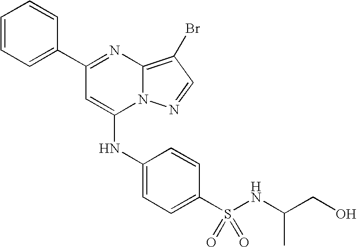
C1=C(C2=NC3=C(Br)C=NN3C(NC3=CC=C(S(NC(CO)C)(=O)=O)C=C3)=C2)C=CC=C1
